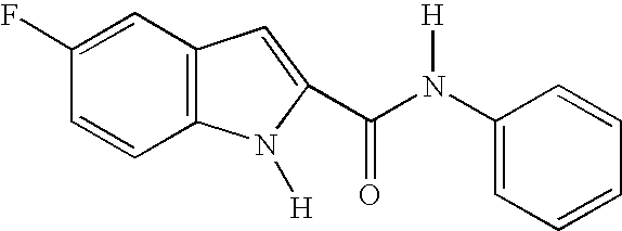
C1(F)=CC2=C(C=C1)N([H])C(C(N(C1=CC=CC=C1)[H])=O)=C2
